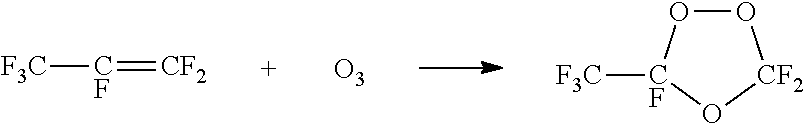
[F3C][CF]=[CF2].[O3].O1O[CF]([F3C])O[CF2]1
